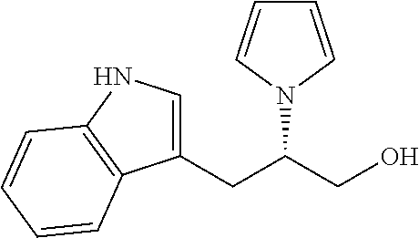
C1(CC(CO)N2C=CC=C2)=CNC2=C1C=CC=C2
